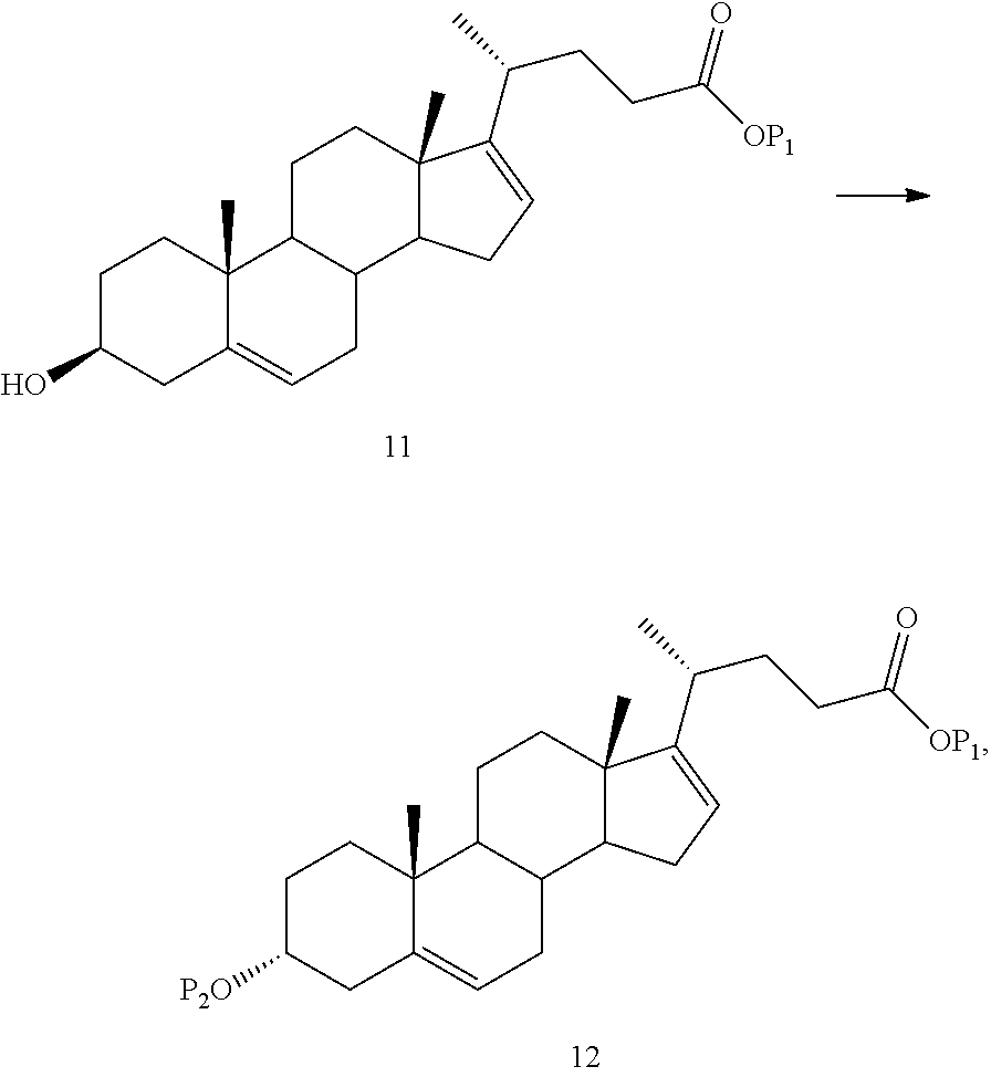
C1C([P2O])CC2=CCC3C(C2(C)C1)CCC1(C)C3CC=C1C(CCC([OP1])=O)C.C1C(O)CC2=CCC3C(C2(C)C1)CCC1(C)C3CC=C1C(CCC([OP1])=O)C
